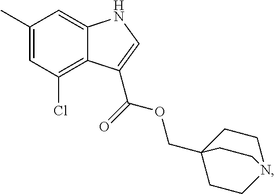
C12=C(Cl)C=C(C)C=C1NC=C2C(OCC12CCN(CC1)CC2)=O
